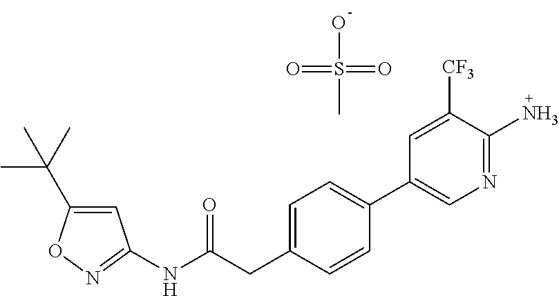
C1=C(C(C)(C)C)ON=C1NC(CC1=CC=C(C2=CN=C(N)C([CF3])=C2)C=C1)=O.OS(=O)(=O)C
